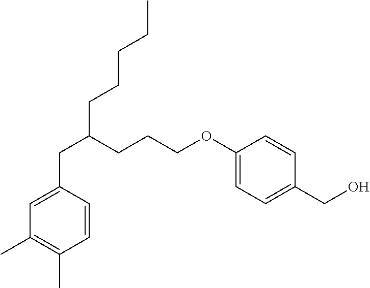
C1=CC(CC(CCCOC2=CC=C(CO)C=C2)CCCCC)=CC(C)=C1C
